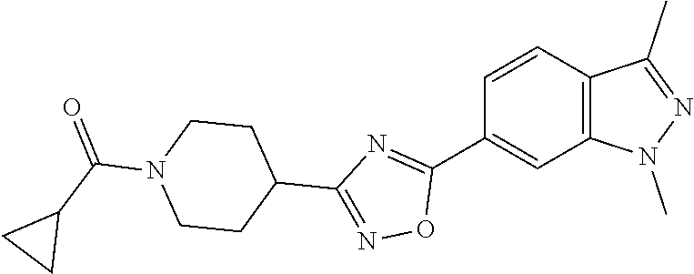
C1(C2=NC(C3CCN(C(=O)C4CC4)CC3)=NO2)=CC2=C(C=C1)C(C)=NN2C
